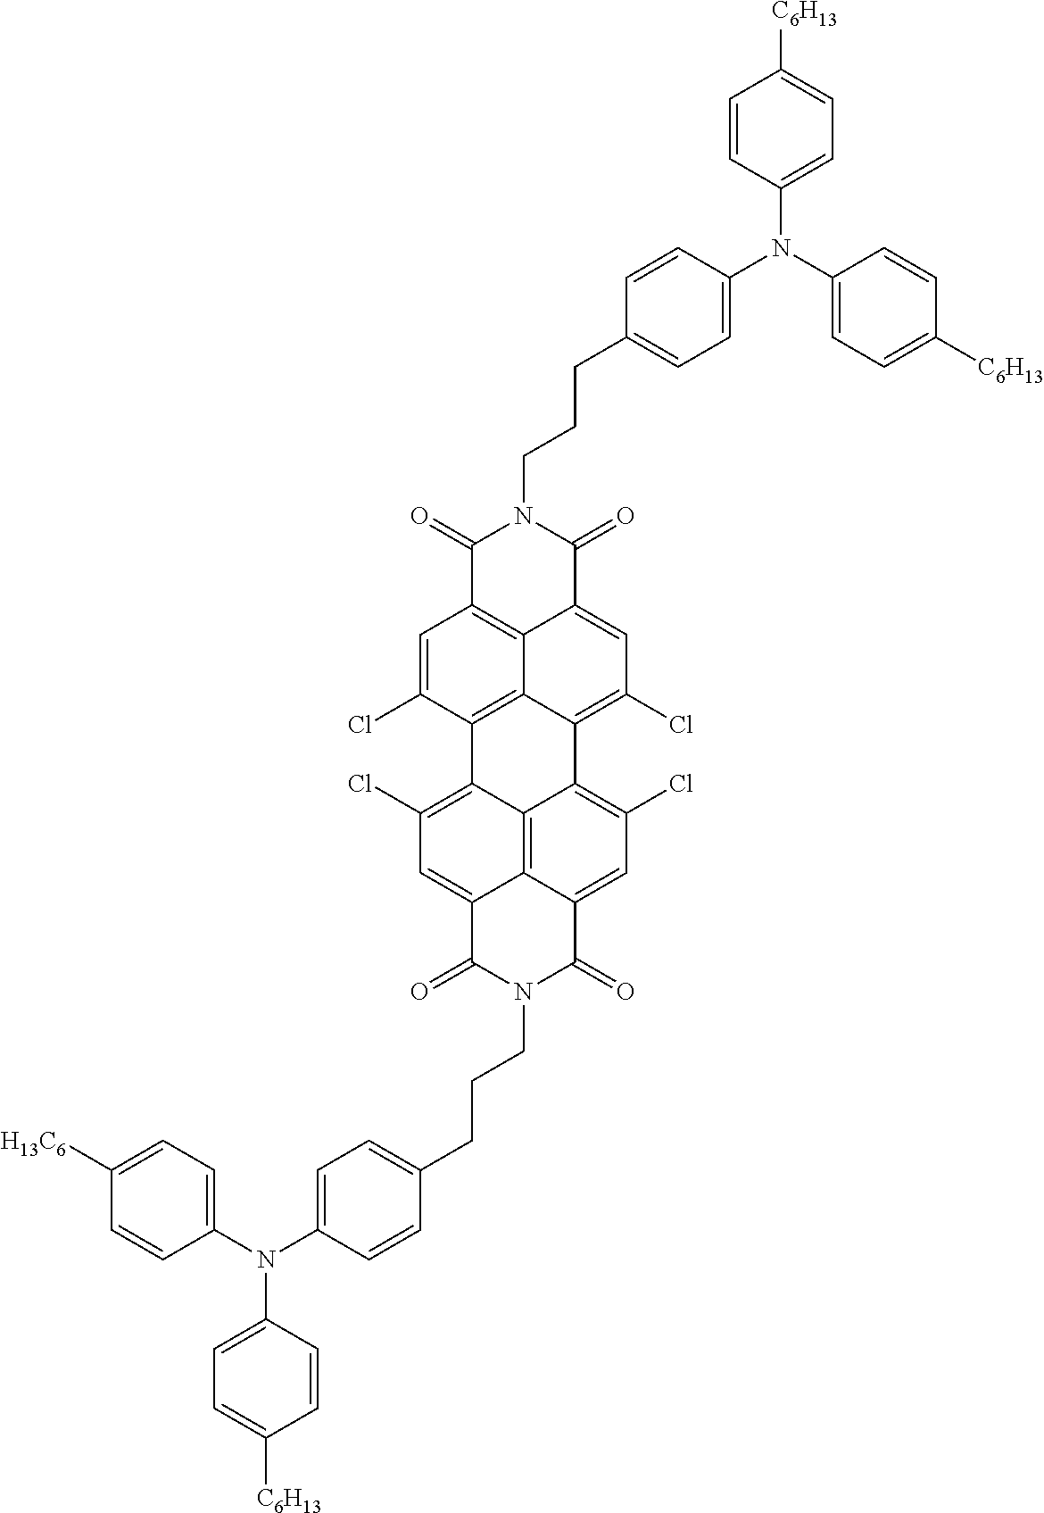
C1=C(Cl)C2=C3C4=C1C(=O)N(CCCC1=CC=C(N(C5=CC=C([C6H13])C=C5)C5=CC=C([C6H13])C=C5)C=C1)C(=O)C4=CC(Cl)=C3C1=C(Cl)C=C3C4=C1C2=C(Cl)C=C4C(=O)N(CCCC1=CC=C(N(C2=CC=C([C6H13])C=C2)C2=CC=C([H13C6])C=C2)C=C1)C3=O
